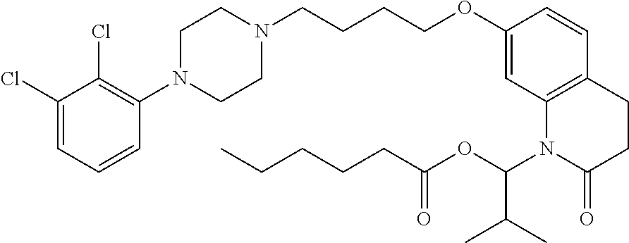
C1(Cl)=CC=CC(N2CCN(CCCCOC3=CC4=C(C=C3)CCC(=O)N4C(OC(CCCCC)=O)C(C)C)CC2)=C1Cl
